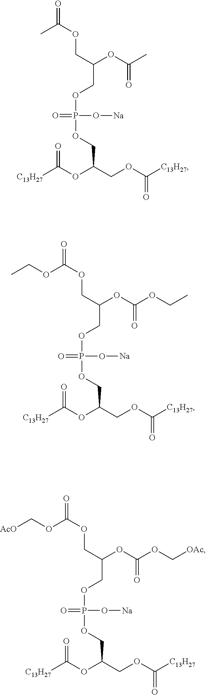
O=C(OCC(COP(OCC(COC([C13H27])=O)OC([C13H27])=O)(O[Na])=O)OC(C)=O)C.O=C(OCC(COP(OCC(COC([C13H27])=O)OC([C13H27])=O)(O[Na])=O)OC(OCC)=O)OCC.O=C(OCC(COP(OCC(COC([C13H27])=O)OC([C13H27])=O)(O[Na])=O)OC(OC[OAc])=O)OC[AcO]
